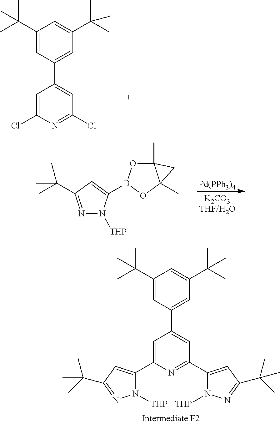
C1(C(C)(C)C)=CC(C2=CC(Cl)=NC(Cl)=C2)=CC(C(C)(C)C)=C1.N1=C(C(C)(C)C)C=C(B2OC3(C)C(C)(O2)C3)N1[THP].[Pd(PPh3)4].C1(C(C)(C)C)=CC(C2=CC(C3=CC(C(C)(C)C)=NN3[THP])=NC(C3=CC(C(C)(C)C)=NN3[THP])=C2)=CC(C(C)(C)C)=C1
